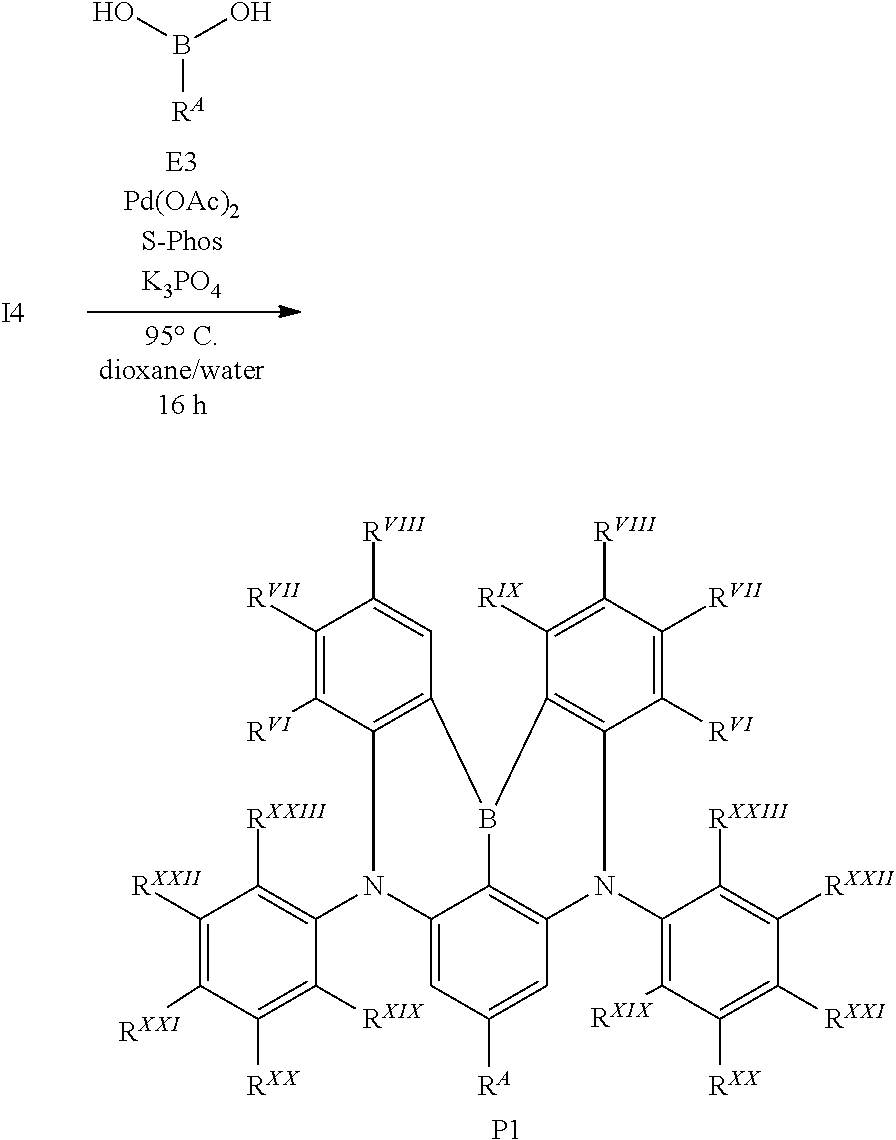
OB(O)[RA].[I4].C1([RXXII])=C([RXXI])C([RXX])=C([RXIX])C(N2C3=CC([RA])=CC4=C3B(C3=C2C([RVI])=C([RVII])C([RVIII])=C3)C2=C(N4C3=C([RXIX])C([RXX])=C([RXXI])C([RXXII])=C3[RXXIII])C([RVI])=C([RVII])C([RVIII])=C2[RIX])=C1[RXXIII].[P1]
